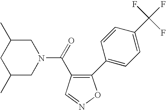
C1(C2=CC=C(C(F)(F)F)C=C2)=C(C(=O)N2CC(C)CC(C)C2)C=NO1
